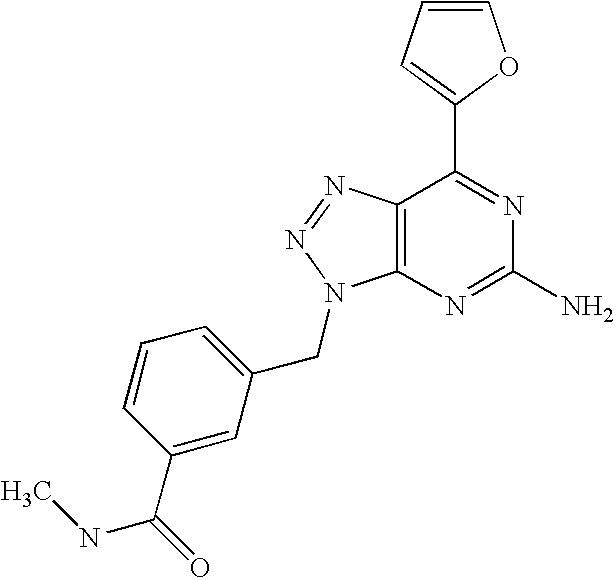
C1=CC=C(C2=NC(N)=NC3=C2N=NN3CC2=CC=CC(C(=O)NC)=C2)O1
